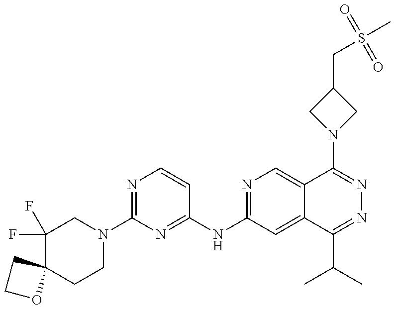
C1(F)(F)CN(C2=NC=CC(NC3=NC=C4C(=C3)C(C(C)C)=NN=C4N3CC(CS(C)(=O)=O)C3)=N2)CCC12CCO2
